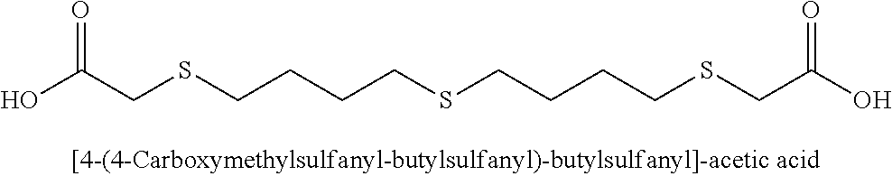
C(CSCCCCSCCCCSCC(=O)O)(=O)O
